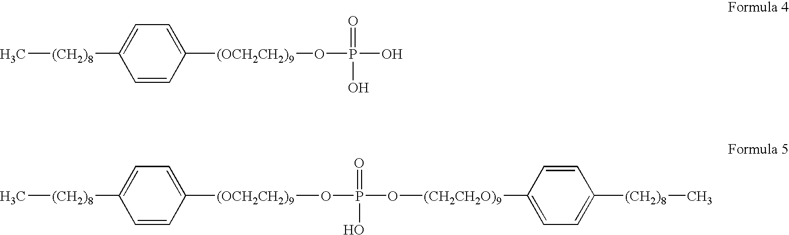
C[(CH2)8]C1=CC=C([(OCH2CH2)9]OP(O)(=O)O)C=C1.C[(CH2)8]C1=CC=C([(OCH2CH2)9]OP(O[(CH2CH2O)9]C2=CC=C([(CH2)8]C)C=C2)(=O)O)C=C1
